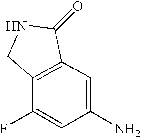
C1(N)=CC2=C(C(F)=C1)CNC2=O
